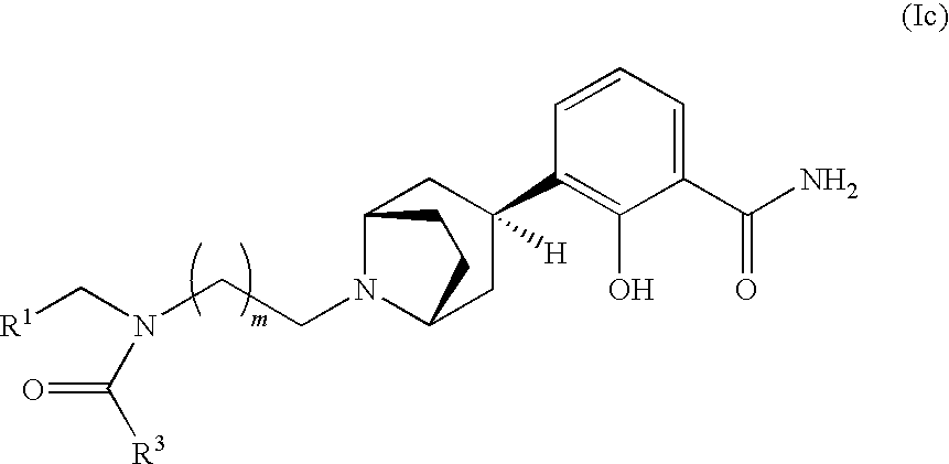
N(CCN1C2CC(C3=C(O)C(C(N)=O)=CC=C3)([H])CC1CC2)(C[R1])C([R3])=O
